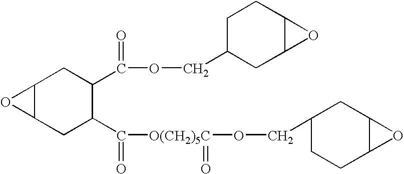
C12C(CC(C(=O)[O(CH2)5C](OCC3CCC4C(C3)O4)=O)C(C(=O)OCC3CC4C(CC3)O4)C1)O2
